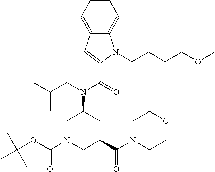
C12=CC=CC=C1N(CCCCOC)C(C(N(CC(C)C)C1CN(C(OC(C)(C)C)=O)CC(C(=O)N3CCOCC3)C1)=O)=C2
